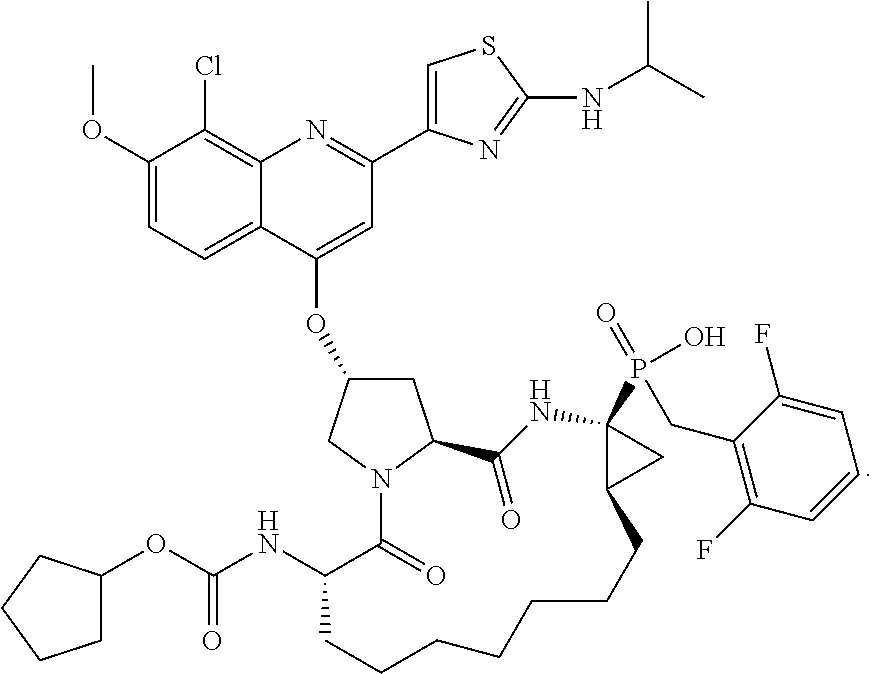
COC1=CC=C2C(=C1Cl)N=C(C1=CSC(NC(C)C)=N1)C=C2OC1CC2N(C1)C(=O)C(NC(=O)OC1CCCC1)CCCCCCCC1C(P(=O)(O)CC3=C(F)C=CC=C3F)(C1)NC2=O
